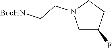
C1C(F)CCN1CC[BocHN]
